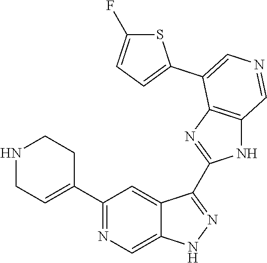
C1(C2=CCNCC2)=NC=C2C(=C1)C(C1=NC3=C(N1)C=NC=C3C1=CC=C(F)S1)=NN2
